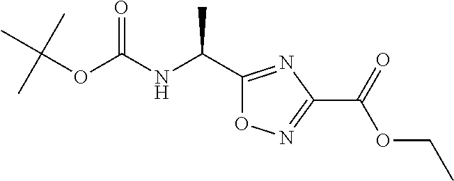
C1(C(NC(OC(C)(C)C)=O)C)=NC(C(=O)OCC)=NO1
